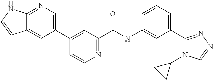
C12=NC=C(C3=CC(C(NC4=CC(C5=NN=CN5C5CC5)=CC=C4)=O)=NC=C3)C=C1C=CN2
